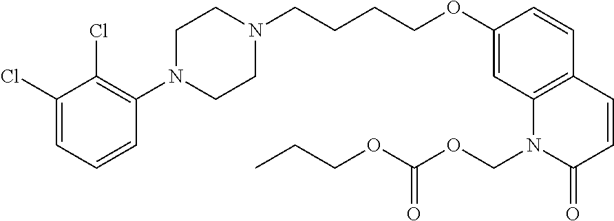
C1(Cl)=CC=CC(N2CCN(CCCCOC3=CC4=C(C=C3)C=CC(=O)N4COC(OCCC)=O)CC2)=C1Cl
